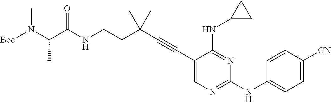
N(CCC(C#CC1=CN=C(NC2=CC=C([CN])C=C2)N=C1NC1CC1)(C)C)C(C(N([Boc])C)C)=O
